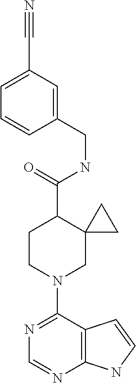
N1=C(N2CC3(C(C(=O)NCC4=CC(C#N)=CC=C4)CC2)CC3)C2=C(N=C1)NC=C2
